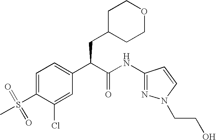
C1=C(S(=O)(C)=O)C(Cl)=CC(C(C(NC2=NN(CCO)C=C2)=O)CC2CCOCC2)=C1
